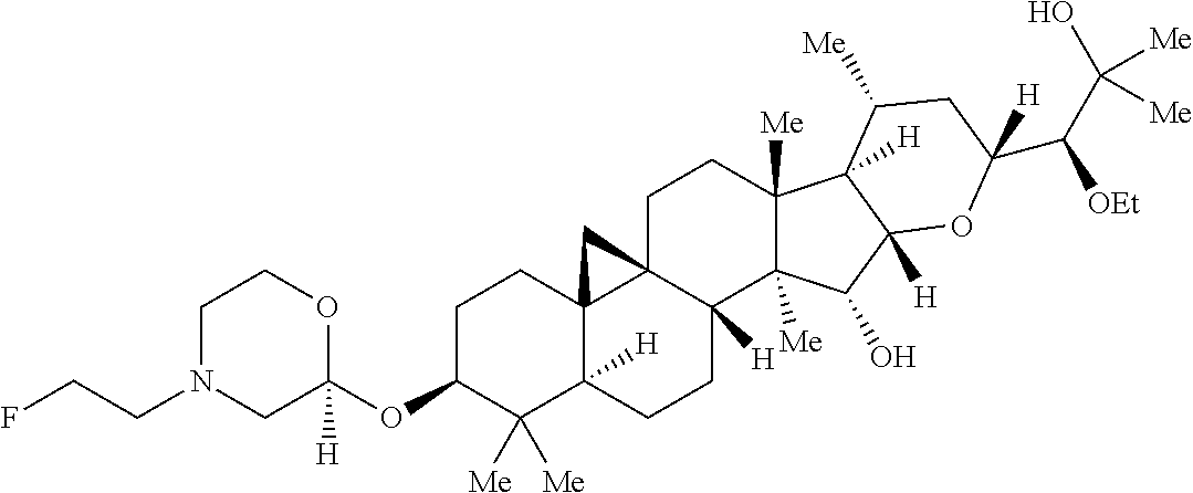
C1C(OC2([H])OCCN(CCF)C2)C([Me])([Me])C2([H])C3(C1)C1(CCC4([Me])C([Me])(C(O)C5([H])C4([H])C([Me])CC(C(C(O)([Me])[Me])[OEt])([H])O5)C1([H])CC2)C3
